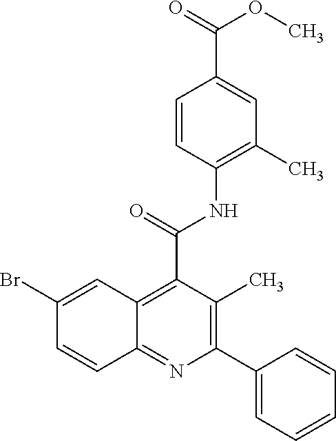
C12=C(C(=O)NC3=C(C)C=C(C(=O)OC)C=C3)C(C)=C(C3=CC=CC=C3)N=C1C=CC(Br)=C2
